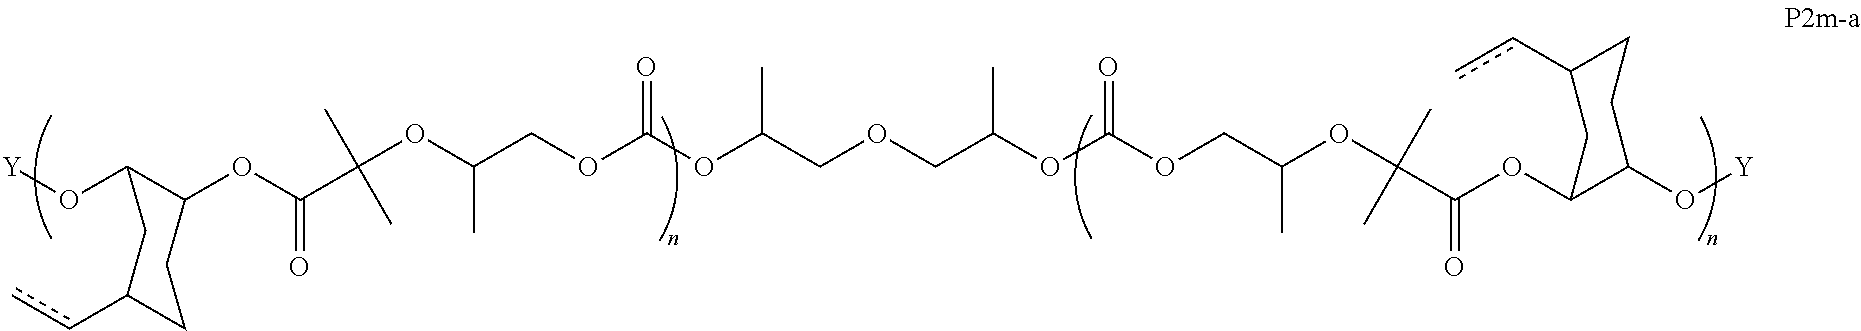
[Y]OC1C(OC(=O)C(OC(COC(OC(COCC(OC(OCC(OC(C(OC2C(O[Y])CCC(cc)C2)=O)(C)C)C)=O)C)C)=O)C)(C)C)CCC(cc)C1
